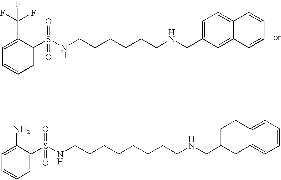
C1=C(C(F)(F)F)C(S(NCCCCCCNCC2=CC=C3C(=C2)C=CC=C3)(=O)=O)=CC=C1.C1=C(N)C(S(NCCCCCCCCNCC2CC3=CC=CC=C3CC2)(=O)=O)=CC=C1
